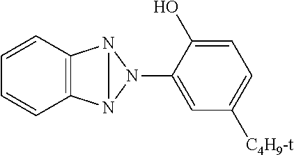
C12=C(C=CC=C1)N1N2N1C1=CC([C4H9-t])=CC=C1O
